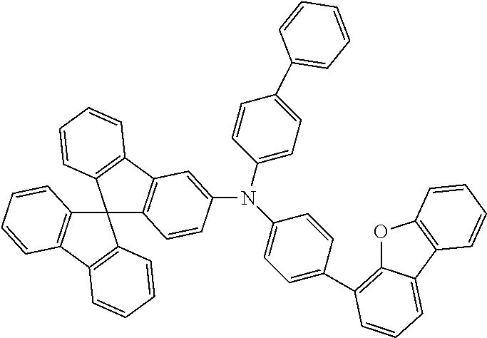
C12(C3=C(C4=C1C=CC=C4)C=CC=C3)C1=C(C3=C2C=CC=C3)C=C(N(C2=CC=C(C3=CC=CC=C3)C=C2)C2=CC=C(C3=C4C(=CC=C3)C3=C(O4)C=CC=C3)C=C2)C=C1
